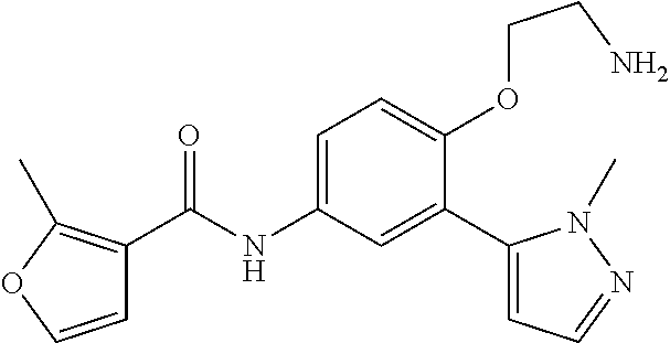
C1=COC(C)=C1C(=O)NC1=CC=C(OCCN)C(C2=CC=NN2C)=C1
